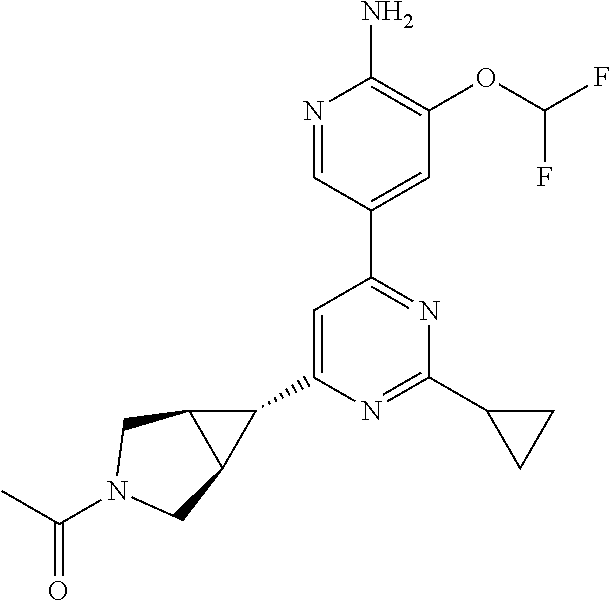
C1(C2=CC(C3=CC(OC(F)F)=C(N)N=C3)=NC(C3CC3)=N2)C2C1CN(C(C)=O)C2
